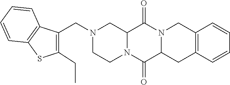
C12N(C(=O)C3N(C1=O)CC1=C(C3)C=CC=C1)CCN(CC1=C(CC)SC3=C1C=CC=C3)C2
